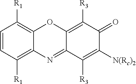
C1=CC([R1])=C2C(=C1[R1])OC1=C([R3])C(=O)C([N(Rc)2])=C([R3])C1=N2
